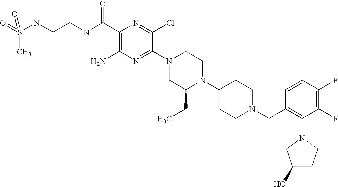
C1(C(NCCNS(=O)(=O)C)=O)=C(N)N=C(N2CC(CC)N(C3CCN(CC4=C(N5CC(O)CC5)C(F)=C(F)C=C4)CC3)CC2)C(Cl)=N1
